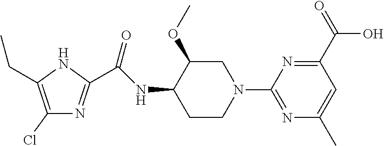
C1(Cl)=C(CC)NC(C(NC2C(OC)CN(C3=NC(C)=CC(C(=O)O)=N3)CC2)=O)=N1
